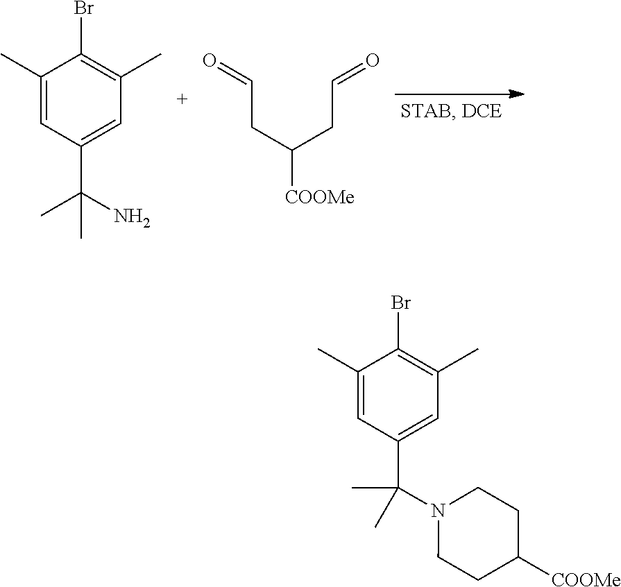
C1(C)=CC(C(C)(N)C)=CC(C)=C1Br.O=CCC(CC=O)[COOMe].C1(C)=CC(C(C)(N2CCC([COOMe])CC2)C)=CC(C)=C1Br
